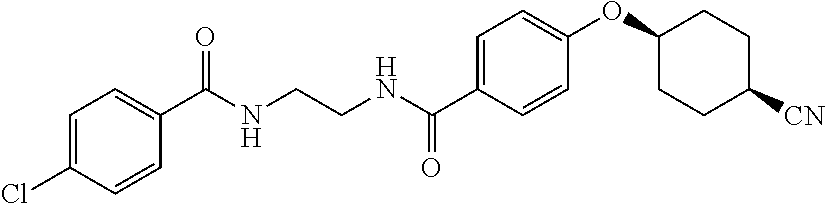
N(C(C1=CC=C(OC2CCC([CN])CC2)C=C1)=O)CCNC(C1=CC=C(Cl)C=C1)=O
